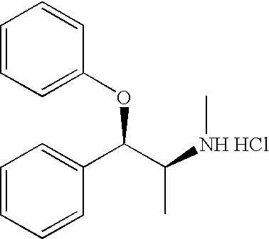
C1=CC=C(OC(C2=CC=CC=C2)C([NH HCl]C)C)C=C1
